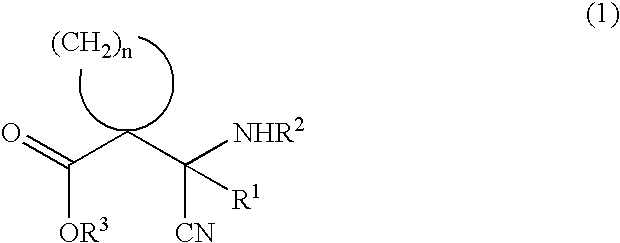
[OR3]C(=O)CC([NHR2])([CN])[R1]
